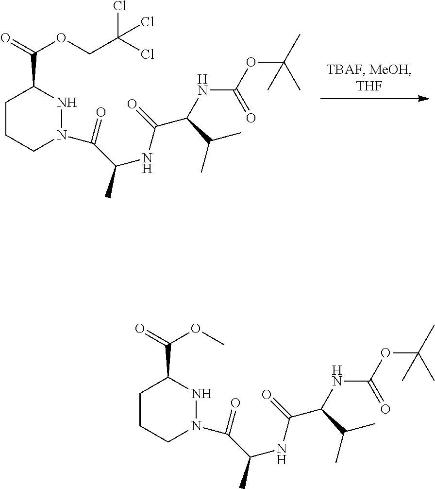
C1CCN(C(C(NC(=O)C(NC(=O)OC(C)(C)C)C(C)C)C)=O)NC1C(=O)OCC(Cl)(Cl)Cl.C1CCN(C(C(NC(=O)C(NC(=O)OC(C)(C)C)C(C)C)C)=O)NC1C(=O)OC
